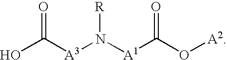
N([A1]C(O[A2])=O)([A3]C(O)=O)[R]
